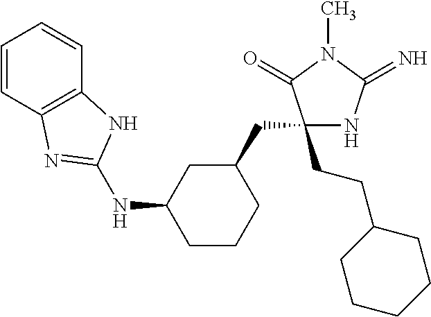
C1(CCC2CCCCC2)(CC2CC(NC3=NC4=C(C=CC=C4)N3)CCC2)NC(=N)N(C)C1=O
